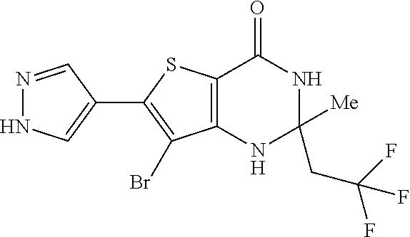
C12=C(NC([Me])(CC(F)(F)F)NC1=O)C(Br)=C(C1=CNN=C1)S2
